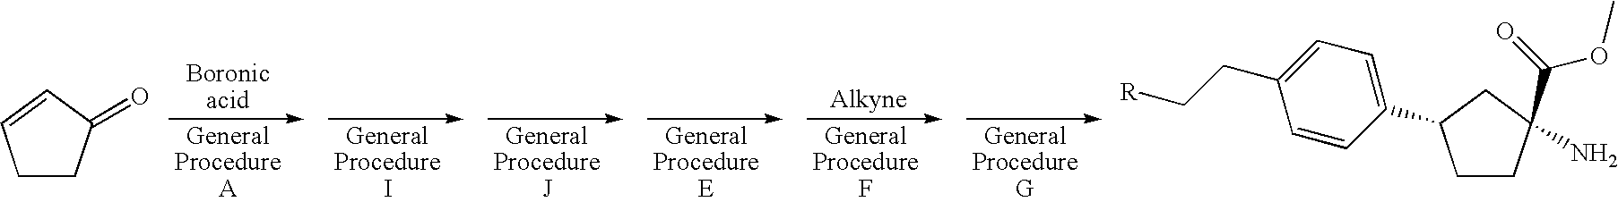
C1CC(=O)C=C1.C1CC(N)(C(OC)=O)CC1C1=CC=C(CC[R])C=C1
